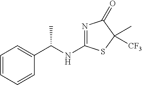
C1=CC=CC(C(NC2=NC(=O)C([CF3])(C)S2)C)=C1
